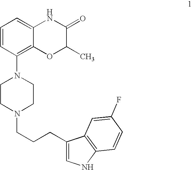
N1(CCCC2=CNC3=C2C=C(F)C=C3)CCN(C2=C3C(=CC=C2)NC(=O)C(C)O3)CC1
